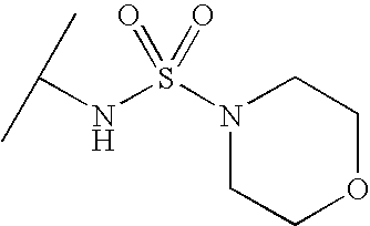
C(NS(=O)(=O)N1CCOCC1)(C)C
